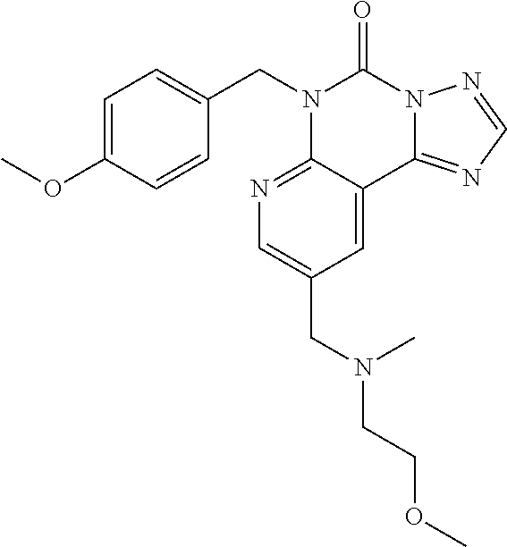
C1=C(OC)C=CC(CN2C3=NC=C(CN(CCOC)C)C=C3C3=NC=NN3C2=O)=C1
